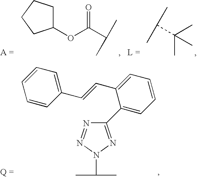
N1=NN(C(C)C)N=C1C1=CC=CC=C1C=CC1=CC=CC=C1.C1(OC(C(C)C)=O)CCCC1.CC(C(C)C)(C)C
